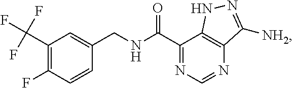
O=C(C1=NC=NC2=C1NN=C2[NH2])NCC1=CC(C(F)(F)F)=C(F)C=C1
